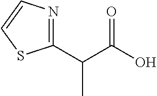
C1(C(C(O)=O)C)=NC=CS1
